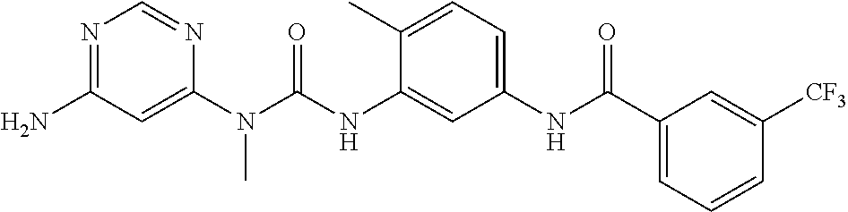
NC1=NC=NC(N(C(NC2=CC(NC(C3=CC=CC([CF3])=C3)=O)=CC=C2C)=O)C)=C1
